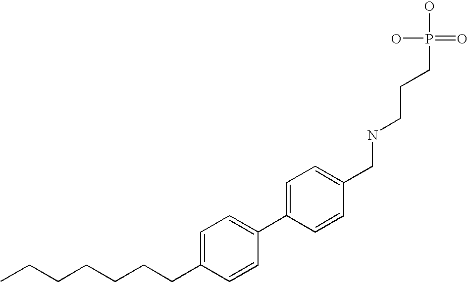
C1=CC(CNCCCP(O)(O)=O)=CC=C1C1=CC=C(CCCCCCC)C=C1
